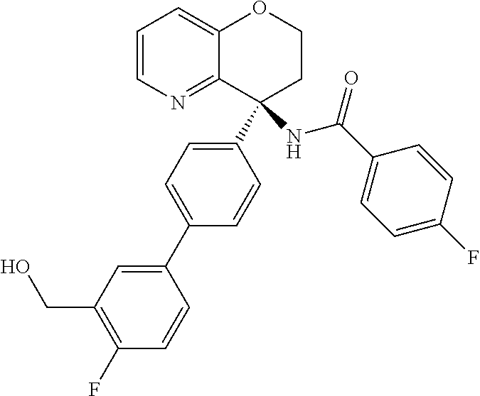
C1=CN=C2C(=C1)OCCC2(C1=CC=C(C2=CC(CO)=C(F)C=C2)C=C1)NC(C1=CC=C(F)C=C1)=O
